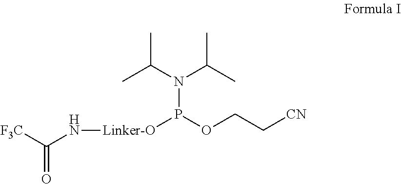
[F3C]C(N[Linker-O]P(OCC[CN])N(C(C)C)C(C)C)=O
